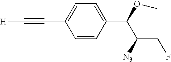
C1(C#C[H])=CC=C(C(OC)C([N3])CF)C=C1
